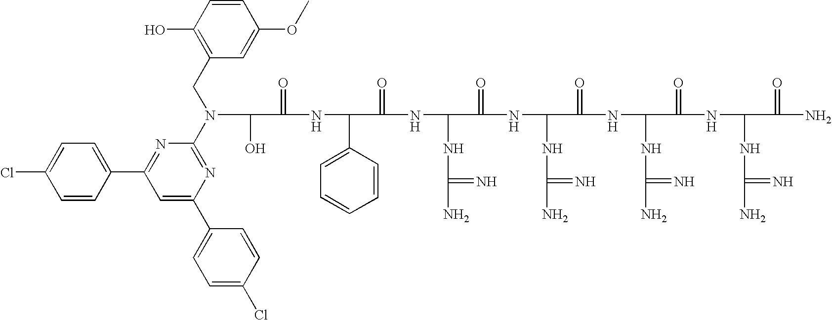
OC(C(=O)NC(C1=CC=CC=C1)C(=O)NC(NC(N)=N)C(=O)NC(NC(N)=N)C(=O)NC(NC(N)=N)C(=O)NC(NC(N)=N)C(=O)N)N(CC1=C(O)C=CC(OC)=C1)C1=NC(C2=CC=C(Cl)C=C2)=CC(C2=CC=C(Cl)C=C2)=N1
